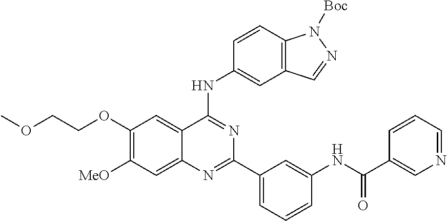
C1(OCCOC)=C([MeO])C=C2C(=C1)C(NC1=CC3=C(C=C1)N([Boc])N=C3)=NC(C1=CC=CC(NC(C3=CN=CC=C3)=O)=C1)=N2
